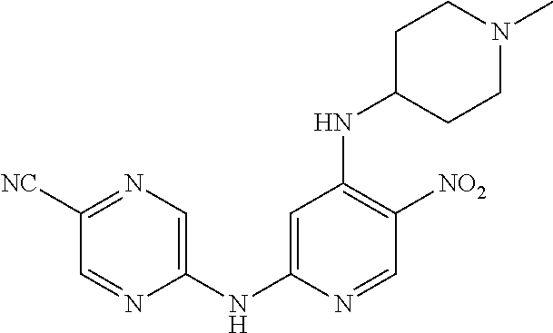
C1=C(NC2=CN=C([NC])C=N2)N=CC([NO2])=C1NC1CCN(C)CC1
